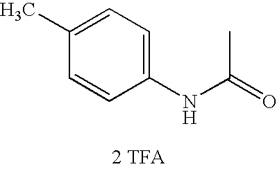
CC1=CC=C(NC(C)=O)C=C1.[2 TFA]
